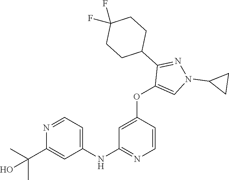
C1(NC2=NC=CC(OC3=CN(C4CC4)N=C3C3CCC(F)(F)CC3)=C2)=CC=NC(C(C)(C)O)=C1
